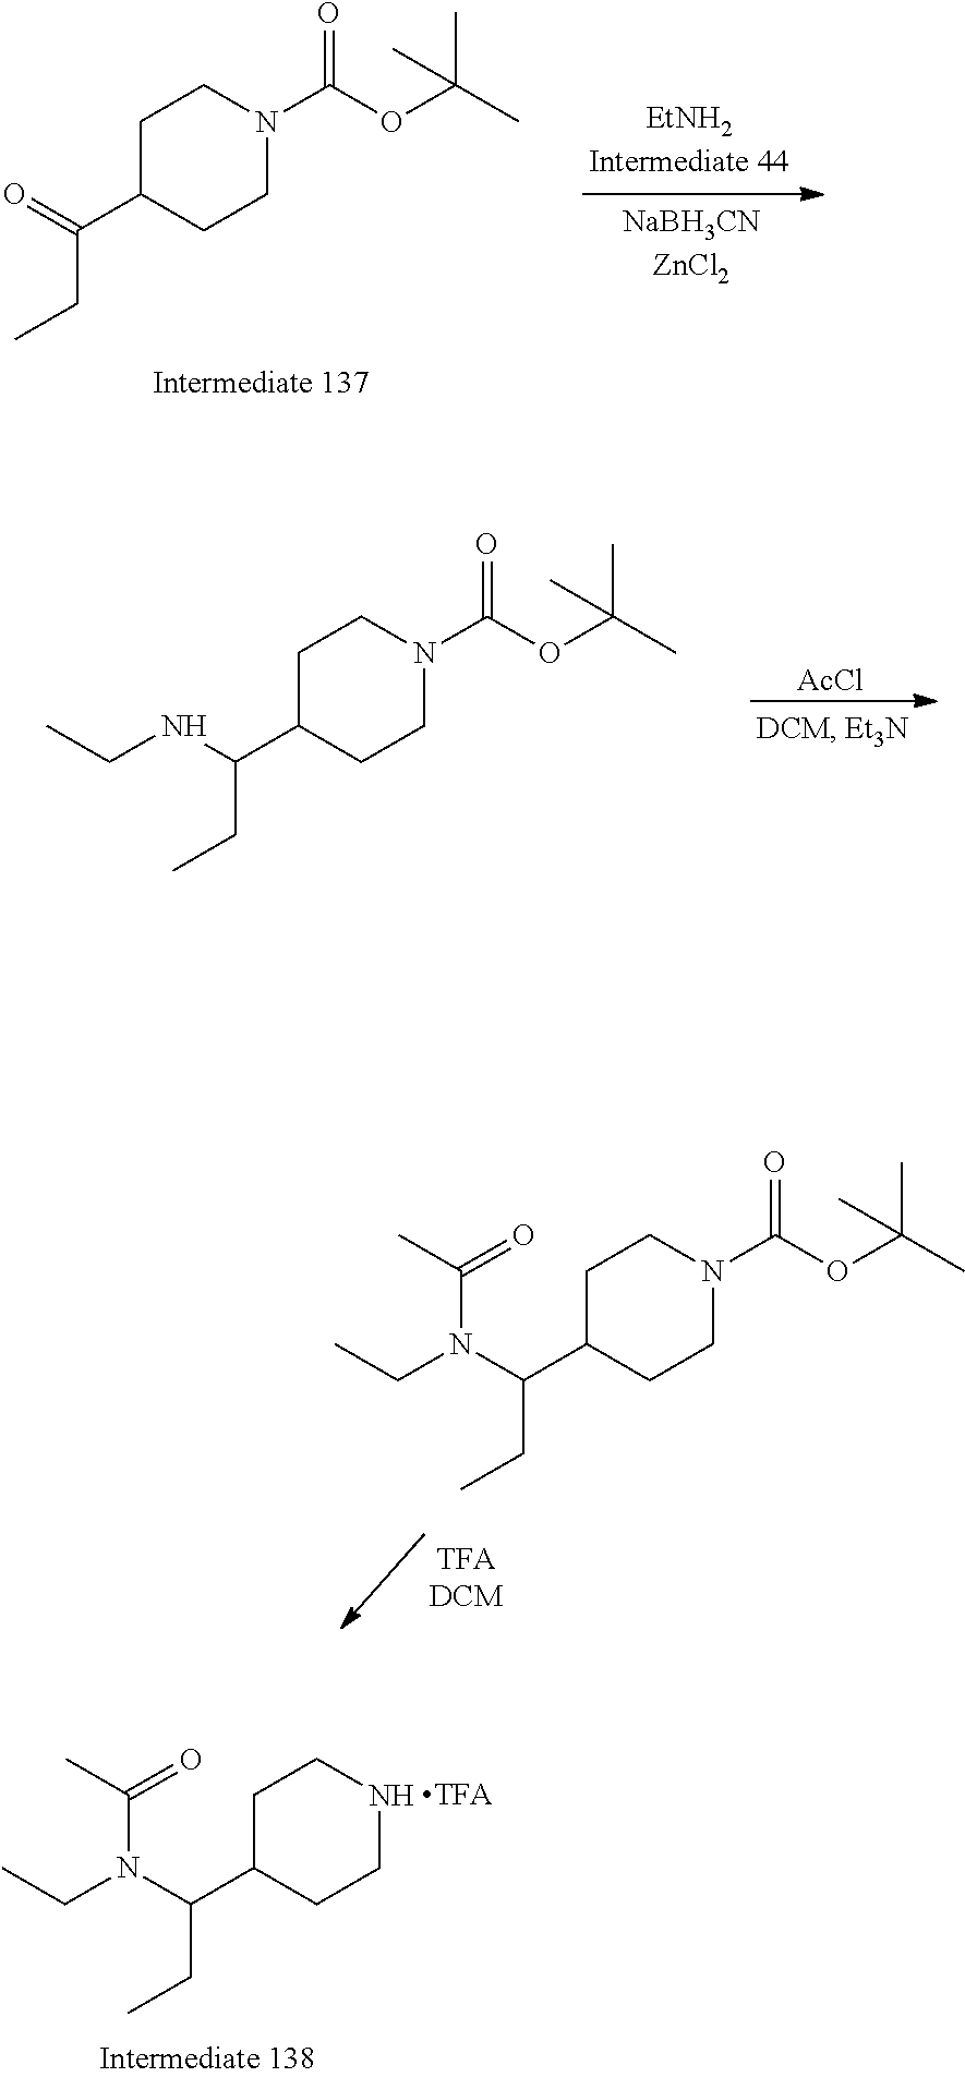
C1CC(C(=O)CC)CCN1C(OC(C)(C)C)=O.C1CC(C(NCC)CC)CCN1C(OC(C)(C)C)=O.[AcCl].C1CC(C(N(CC)C(C)=O)CC)CCN1C(OC(C)(C)C)=O.C1CC(C(N(CC)C(C)=O)CC)CCN1
